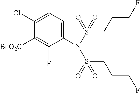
[BnO2C]C1=C(F)C(N(S(CCCF)(=O)=O)S(CCCF)(=O)=O)=CC=C1Cl
